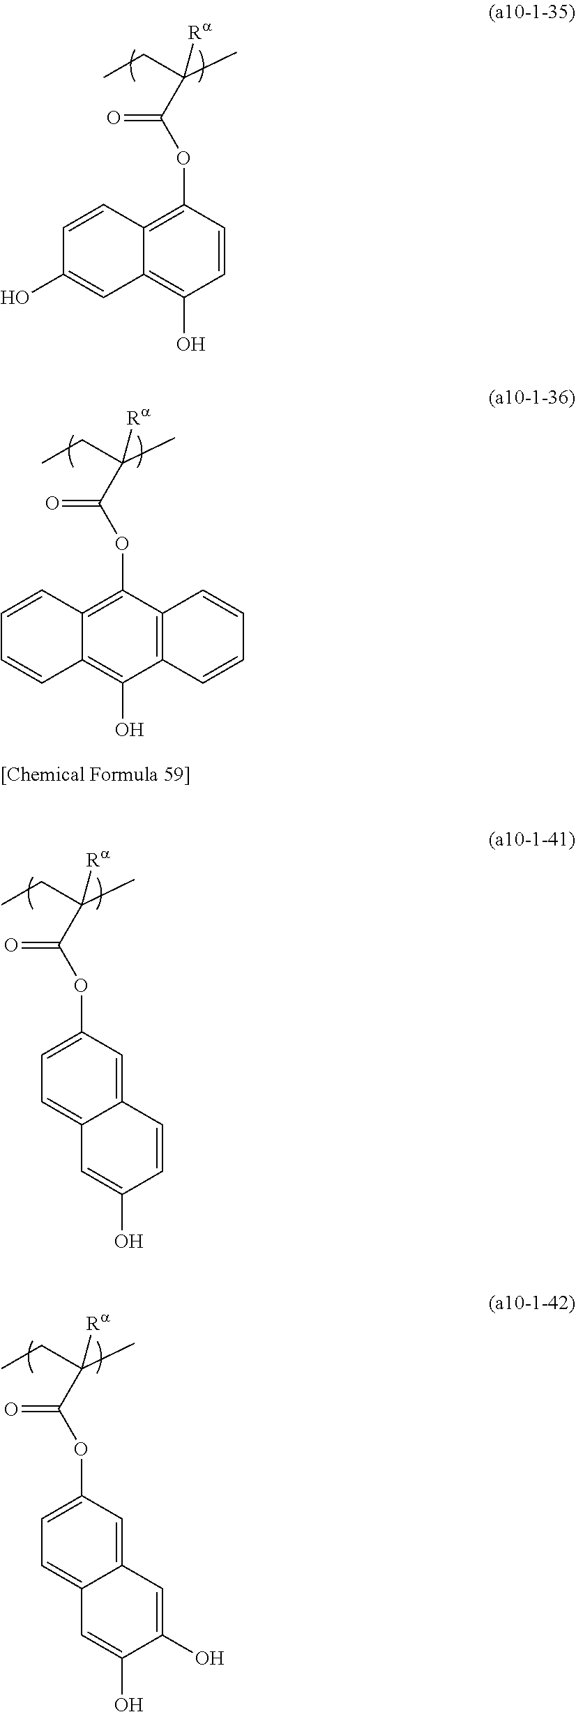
C(C(CC)(C)[Ra])(OC1=C2C(=C(O)C=C1)C=C(O)C=C2)=O.C(C(CC)(C)[Ra])(OC1=C2C(=C(O)C3=C1C=CC=C3)C=CC=C2)=O.C(C(CC)(C)[Ra])(OC1=CC=C2C(=C1)C=CC(O)=C2)=O.C(C(CC)(C)[Ra])(OC1=CC=C2C(=C1)C=C(O)C(O)=C2)=O
